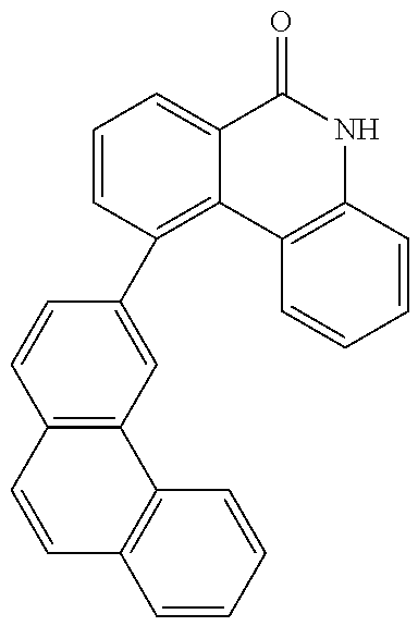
C1=CC=CC2=C1C1=C(C3=CC4=C(C=C3)C=CC3=C4C=CC=C3)C=CC=C1C(=O)N2
